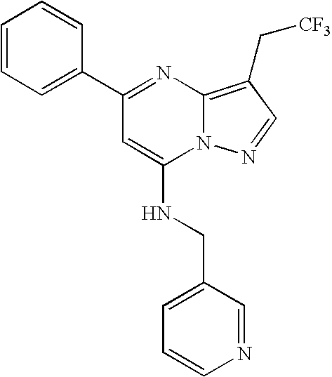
C1(C2=NC3=C(C[CF3])C=NN3C(NCC3=CC=CN=C3)=C2)=CC=CC=C1
